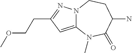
C12=CC(CCOC)=NN1CCC(N)C(=O)N2C
